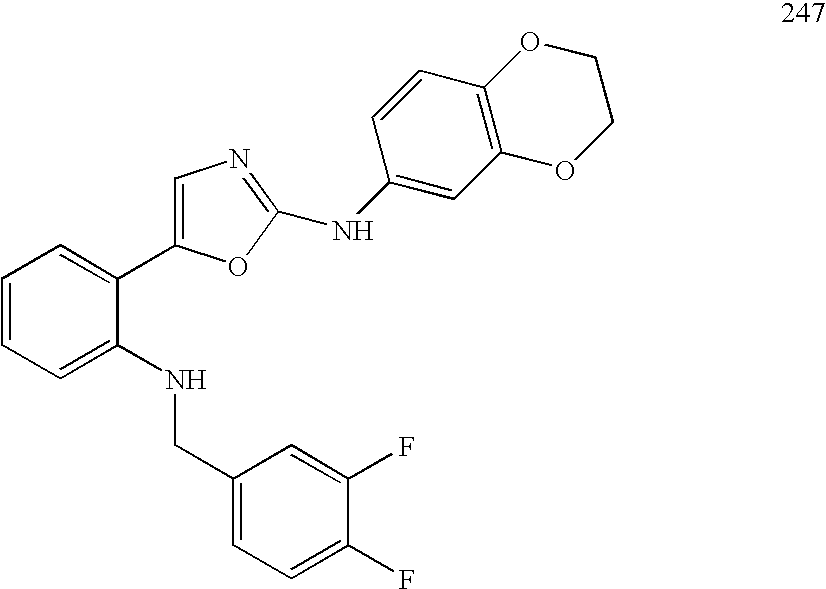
C(C1=CC=C(F)C(F)=C1)NC1=CC=CC=C1C1=CN=C(NC2=CC3=C(C=C2)OCCO3)O1
